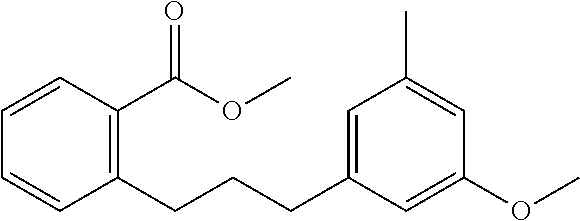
C1(CCCC2=CC(C)=CC(OC)=C2)=C(C(=O)OC)C=CC=C1
